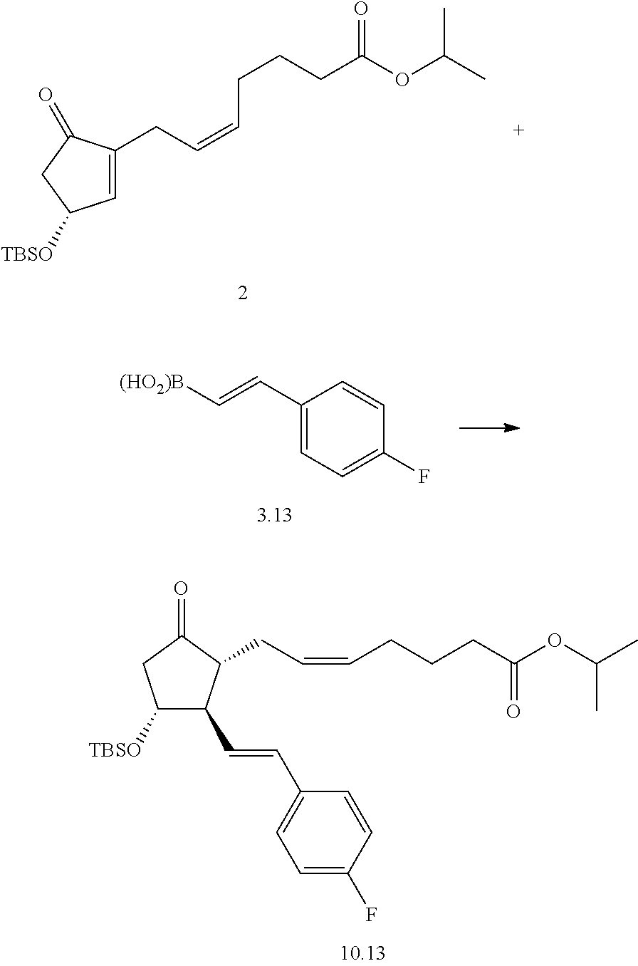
C1=C(CC=CCCCC(=O)OC(C)C)C(=O)CC1[TBSO].C1([TBSO])C(C=CC2=CC=C(F)C=C2)C(CC=CCCCC(OC(C)C)=O)C(=O)C1.C1(C=C[(HO2)B])=CC=C(F)C=C1
